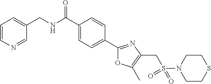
C1=CN=CC(CNC(C2=CC=C(C3=NC(CS(N4CCSCC4)(=O)=O)=C(C)O3)C=C2)=O)=C1
